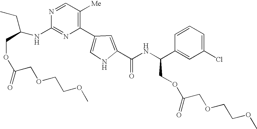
N1=C(NC(CC)COC(COCCOC)=O)N=CC([Me])=C1C1=CNC(C(NC(C2=CC(Cl)=CC=C2)COC(COCCOC)=O)=O)=C1
